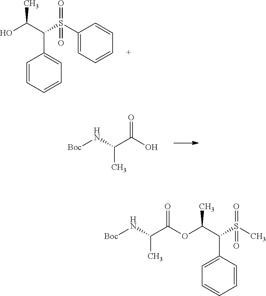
C1(S(C(C(O)C)C2=CC=CC=C2)(=O)=O)=CC=CC=C1.OC(C(N[Boc])C)=O.C(C(N[Boc])C)(=O)OC(C(S(C)(=O)=O)C1=CC=CC=C1)C
